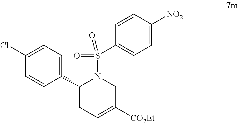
C1=CC(C2CC=C([CO2Et])CN2S(=O)(=O)C2=CC=C([NO2])C=C2)=CC=C1Cl
